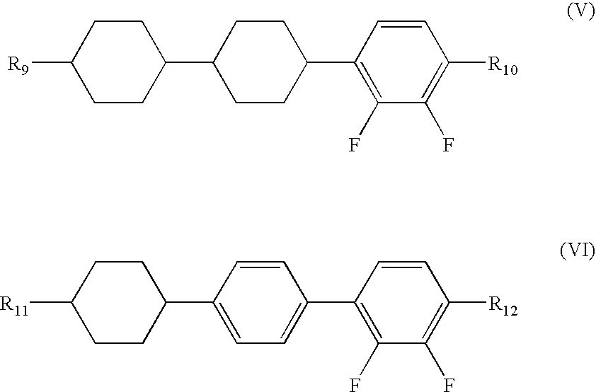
C1CC(C2CCC(C3=C(F)C(F)=C([R10])C=C3)CC2)CCC1[R9].C1CC(C2=CC=C(C3=C(F)C(F)=C([R12])C=C3)C=C2)CCC1[R11]
